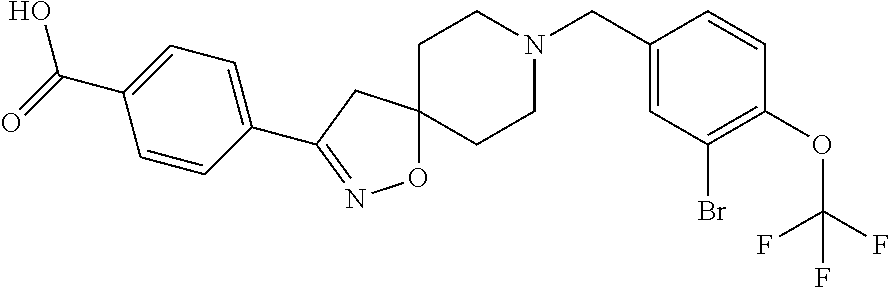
O1C2(CC(C3=CC=C(C(=O)O)C=C3)=N1)CCN(CC1=CC(Br)=C(OC(F)(F)F)C=C1)CC2
